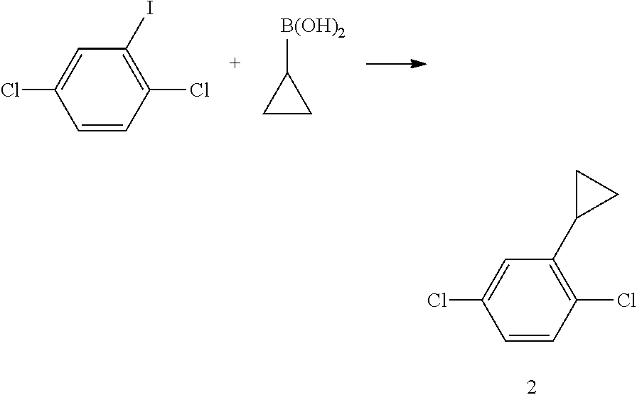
ClC1=CC(I)=C(Cl)C=C1.C1CC1[B(OH)2].ClC1=CC(C2CC2)=C(Cl)C=C1
